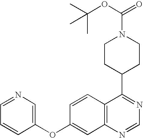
C1=NC=C(OC2=CC3=C(C=C2)C(C2CCN(C(=O)OC(C)(C)C)CC2)=NC=N3)C=C1
